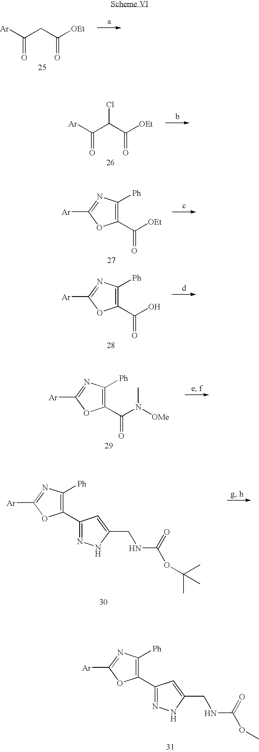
[Ar]C(=O)CC([OEt])=O.[Ar]C(=O)C(C([OEt])=O)Cl.[Ar]C1=NC([Ph])=C(C([OEt])=O)O1.[Ar]C1=NC([Ph])=C(C(O)=O)O1.[Ar]C1=NC([Ph])=C(C(N([OMe])C)=O)O1.[Ar]C1=NC([Ph])=C(C2=NNC(CNC(=O)OC(C)(C)C)=C2)O1.[Ar]C1=NC([Ph])=C(C2=NNC(CNC(=O)OC)=C2)O1
